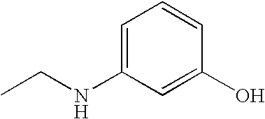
C1=C(NCC)C=C(O)C=C1
